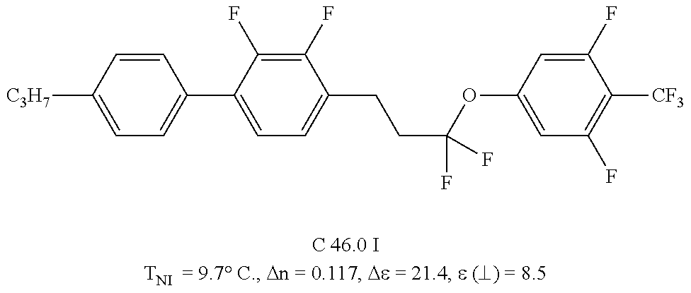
C1=C([C3H7])C=CC(C2=CC=C(CCC(OC3=CC(F)=C([CF3])C(F)=C3)(F)F)C(F)=C2F)=C1
